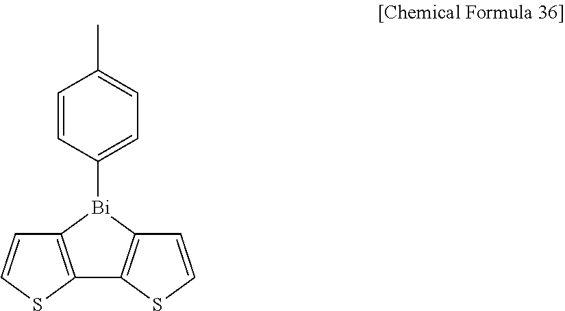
CC1=CC=C([Bi]2C3=C(C4=C2C=CS4)SC=C3)C=C1
